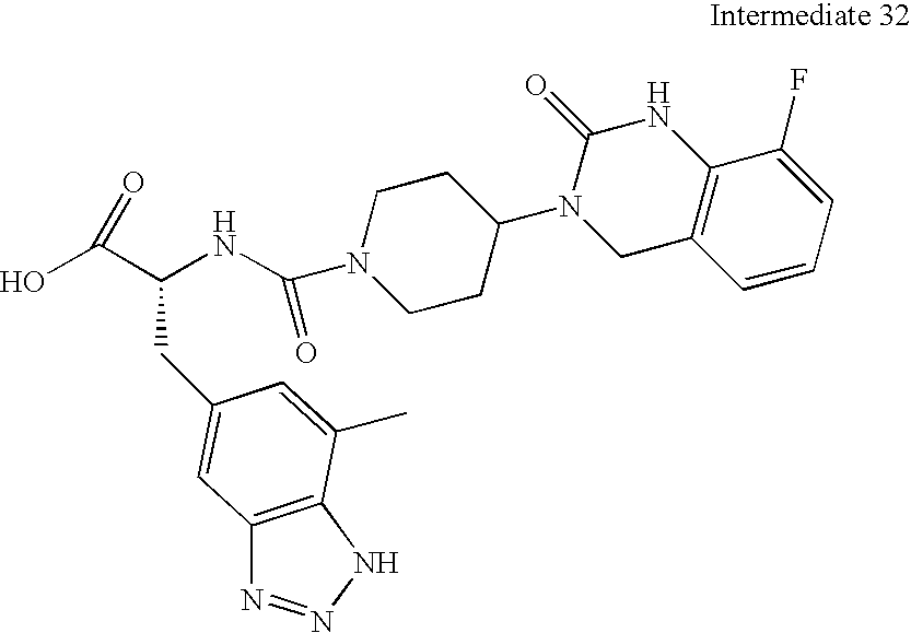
C12=C(NN=N1)C(C)=CC(CC(C(O)=O)NC(N1CCC(N3C(=O)NC4=C(C=CC=C4F)C3)CC1)=O)=C2
